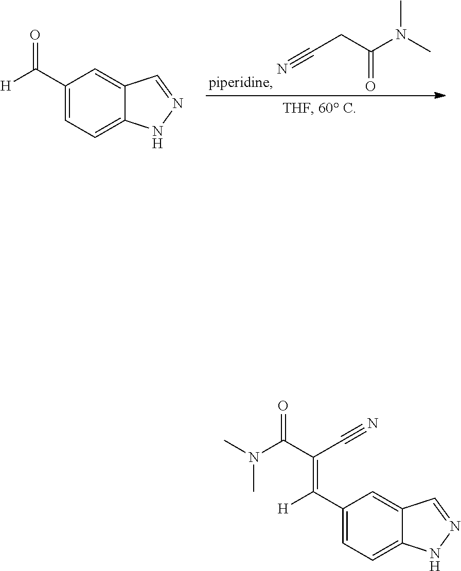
C1(C([H])=O)=CC=C2C(=C1)C=NN2.C(CC(N(C)C)=O)#N.C1(C([H])=C(C(N(C)C)=O)C#N)=CC=C2C(=C1)C=NN2
